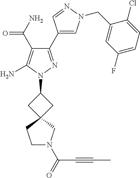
C1(C(=O)N)=C(N)N(C2CC3(C2)CCN(C(C#CC)=O)C3)N=C1C1=CN(CC2=CC(F)=CC=C2Cl)N=C1
